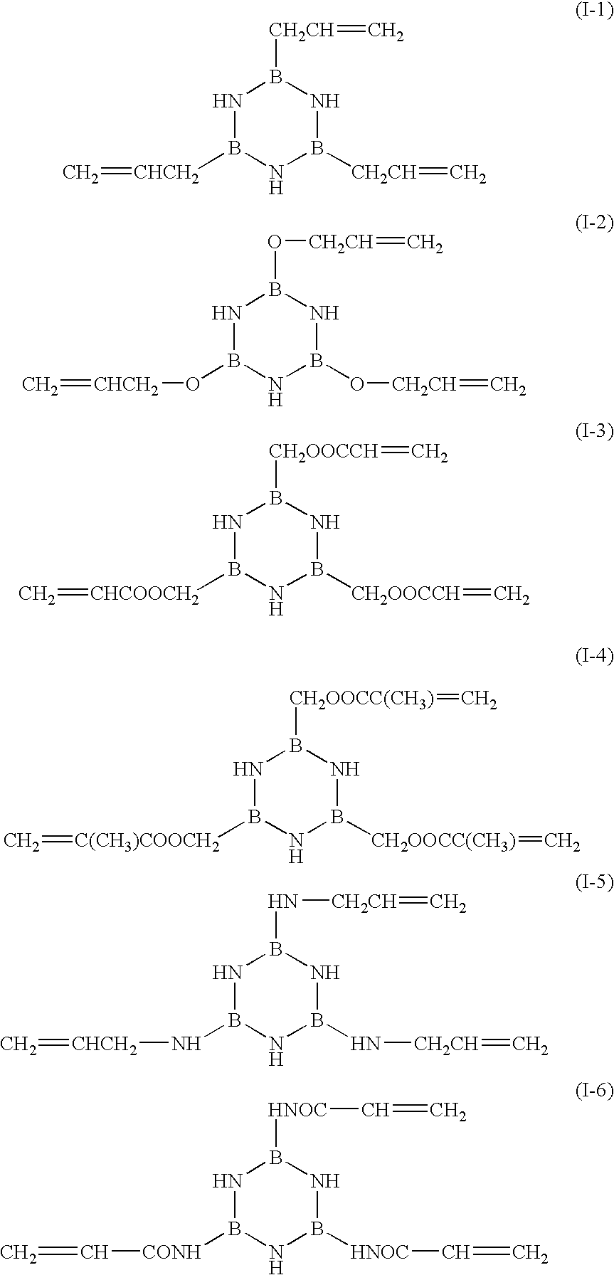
N1B([CHCH2]=C)NB([CH2CH]=C)NB1[CH2CH]=C.N1B(O[CHCH2]=C)NB(O[CH2CH]=C)NB1O[CH2CH]=C.N1B([C(CH3)COOCH2]=C)NB([CH2OOCC(CH3)]=C)NB1[CH2OOCC(CH3)]=C.N1B([CHCOOCH2]=C)NB([CH2OOCCH]=C)NB1[CH2OOCCH]=C.N1B(N[CHCH2]=C)NB(N[CH2CH]=C)NB1N[CH2CH]=C.N1B([CONH]C=C)NB([HNOC]C=C)NB1[HNOC]C=C
